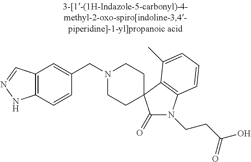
N1(CC2=CC3=C(C=C2)NN=C3)CCC2(CC1)C(=O)N(CCC(O)=O)C1=C2C(C)=CC=C1
